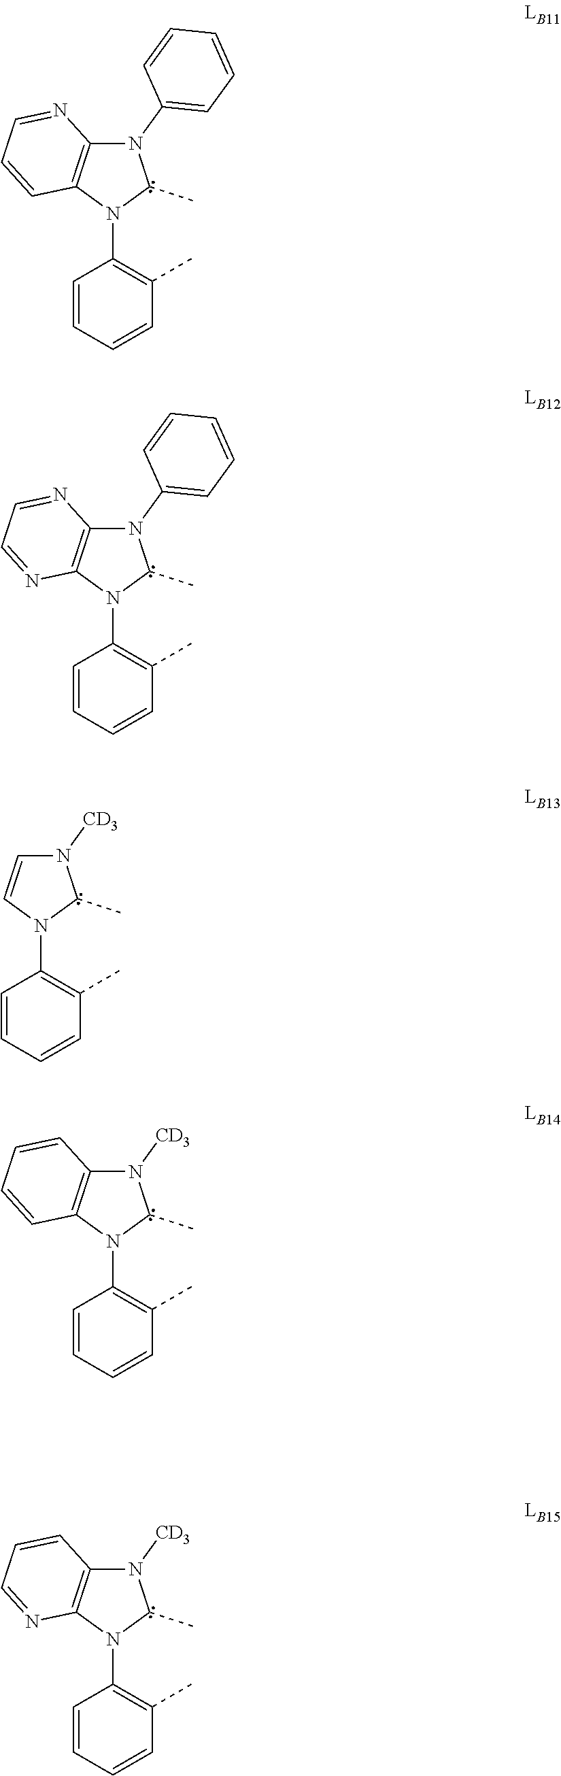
N1(C2=CC=CC=C2)C2=C(N(C3=C(C)C=CC=C3)C1C)C=CC=N2.N1(C2=CC=CC=C2)C2=C(N(C3=C(C)C=CC=C3)C1C)N=CC=N2.N1([CD3])C=CN(C2=C(C)C=CC=C2)C1C.N1([CD3])C2=C(N(C3=C(C)C=CC=C3)C1C)C=CC=C2.N1([CD3])C2=C(N(C3=C(C)C=CC=C3)C1C)N=CC=C2
